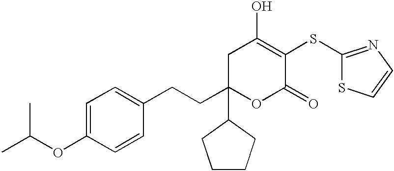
C1C(CCC2=CC=C(OC(C)C)C=C2)(C2CCCC2)OC(=O)C(SC2=NC=CS2)=C1O
